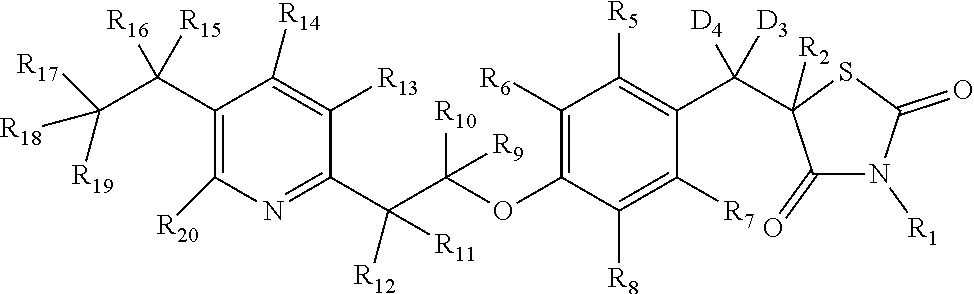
C1(C(C([R19])([R18])[R17])([R16])[R15])=C([R20])N=C(C(C(OC2=C([R6])C([R5])=C(C([D4])([D3])C3([R2])C(=O)N([R1])C(=O)S3)C([R7])=C2[R8])([R10])[R9])([R12])[R11])C([R13])=C1[R14]
